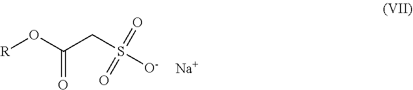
[R]OC(CS([O-])(=O)=O)=O.[Na]
